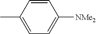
C1=CC(C)=CC=C1[NMe2]
